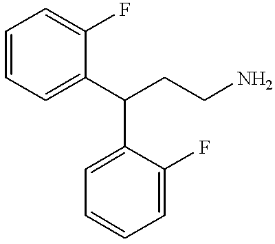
C1=CC=C(C(CCN)C2=CC=CC=C2F)C(F)=C1
